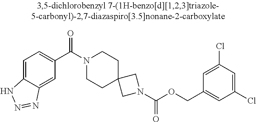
C1=C2C(=CC(C(N3CCC4(CC3)CN(C(OCC3=CC(Cl)=CC(Cl)=C3)=O)C4)=O)=C1)N=NN2
